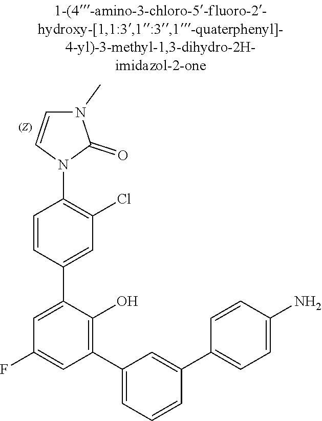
C1=CC(N)=CC=C1C1=CC(C2=C(O)C(C3=CC(Cl)=C(N4C=CN(C)C4=O)C=C3)=CC(F)=C2)=CC=C1
